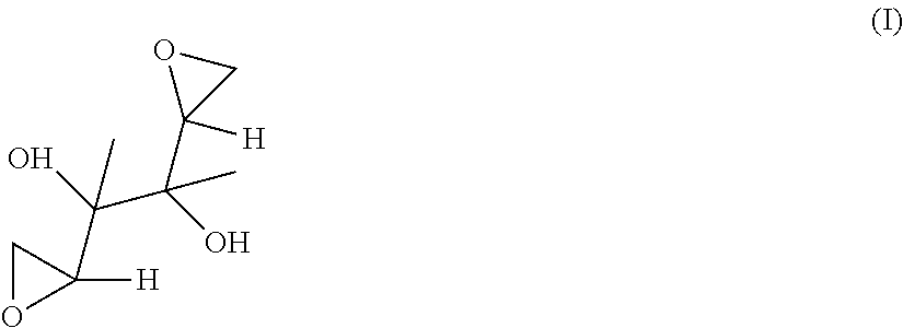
O1C([H])(C(C(O)(C2([H])CO2)C)(C)O)C1
